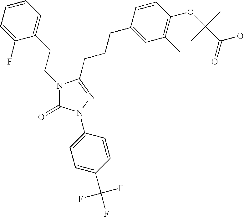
C1=CC=C(F)C(CCN2C(=O)N(C3=CC=C(C(F)(F)F)C=C3)N=C2CCCC2=CC(C)=C(OC(C(=O)O)(C)C)C=C2)=C1
